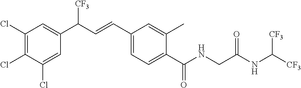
C1(Cl)=C(Cl)C(Cl)=CC(C(C=CC2=CC=C(C(NCC(NC([CF3])[CF3])=O)=O)C(C)=C2)[CF3])=C1
